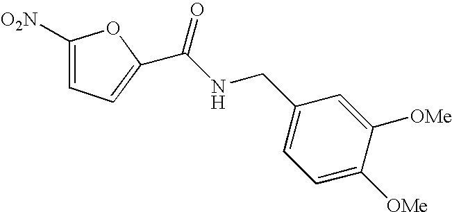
C1=C([O2N])OC(C(NCC2=CC=C([OMe])C([OMe])=C2)=O)=C1
